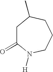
C1C(=O)N([H])CCCC1C
